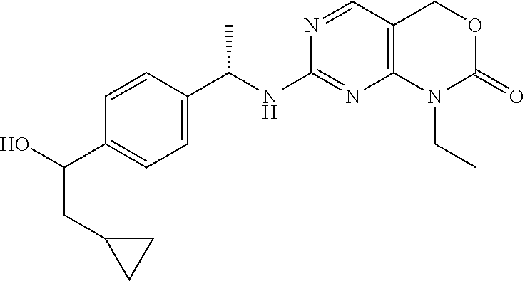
C1(NC(C2=CC=C(C(O)CC3CC3)C=C2)C)=NC2=C(C=N1)COC(=O)N2CC
